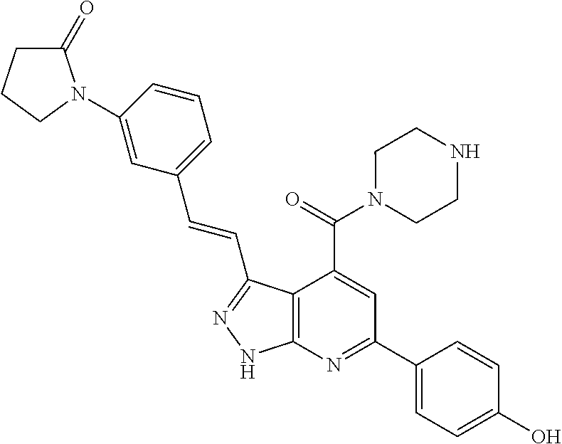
C1(C2=NC3=C(C(C(=O)N4CCNCC4)=C2)C(C=CC2=CC=CC(N4C(=O)CCC4)=C2)=NN3)=CC=C(O)C=C1
